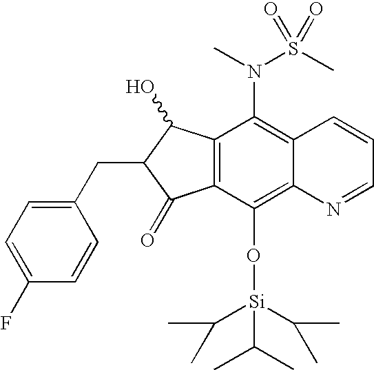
C1(CC2C(=O)C3=C(C2O)C(N(C)S(C)(=O)=O)=C2C(=C3O[Si](C(C)C)(C(C)C)C(C)C)N=CC=C2)=CC=C(F)C=C1
